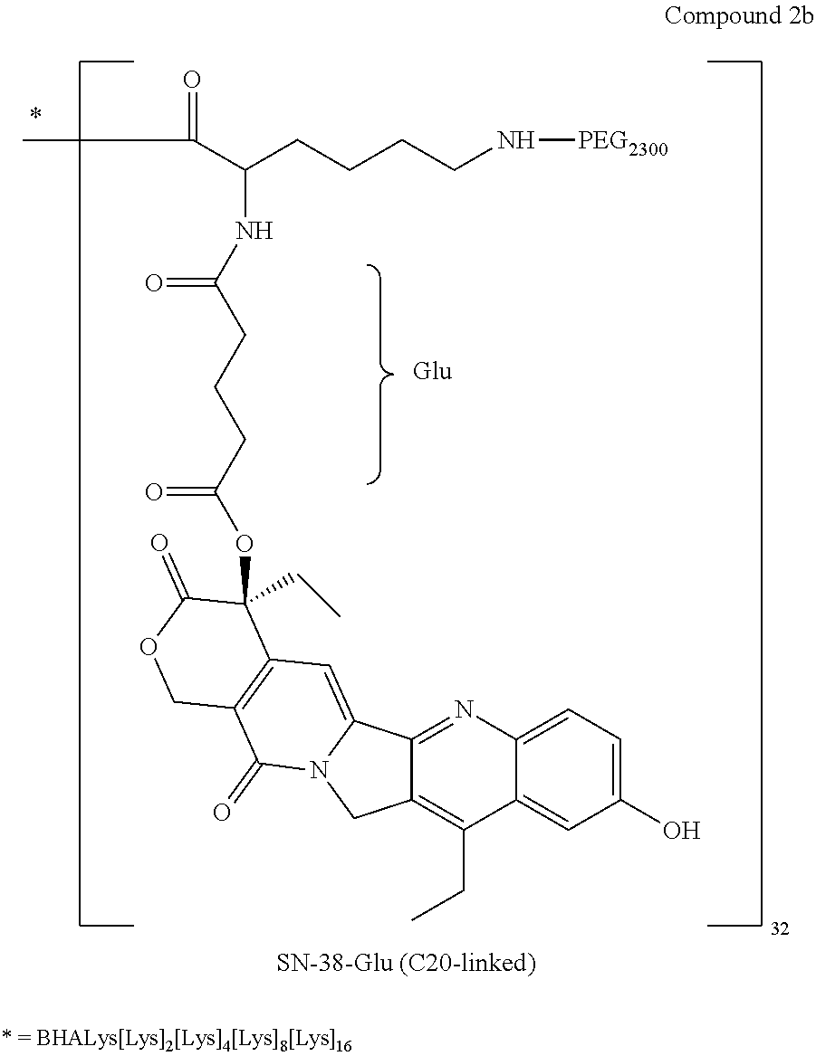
C12=CC(O)=CC=C1N=C1C3=CC4=C(C(=O)N3CC1=C2CC)COC(=O)C4(CC)OC(CCCC(NC(CCCCN[PEG2300])C(=O)C)=O)=O
